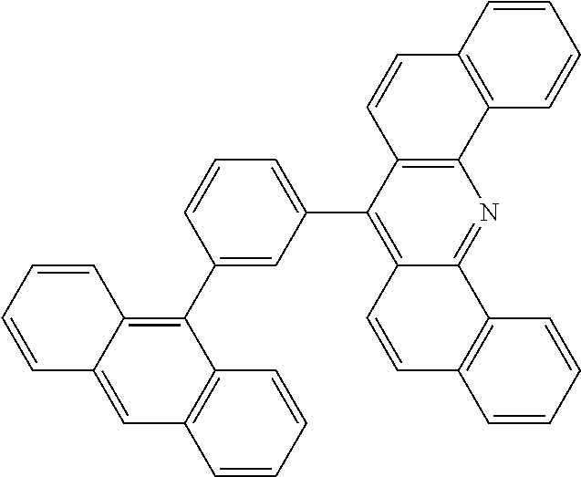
C12=C(C(C3=CC=CC(C4=C5C(=CC6=C4C=CC=C6)C=CC=C5)=C3)=C3C(=N1)C1=C(C=C3)C=CC=C1)C=CC1=C2C=CC=C1
